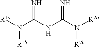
N=C(NC(N([R2a])[R2b])=N)N([R1a])[R1b]
